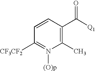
C1=CC(C([Q1])=O)=C(C)N([(O)p])=C1[CF3CF2]
